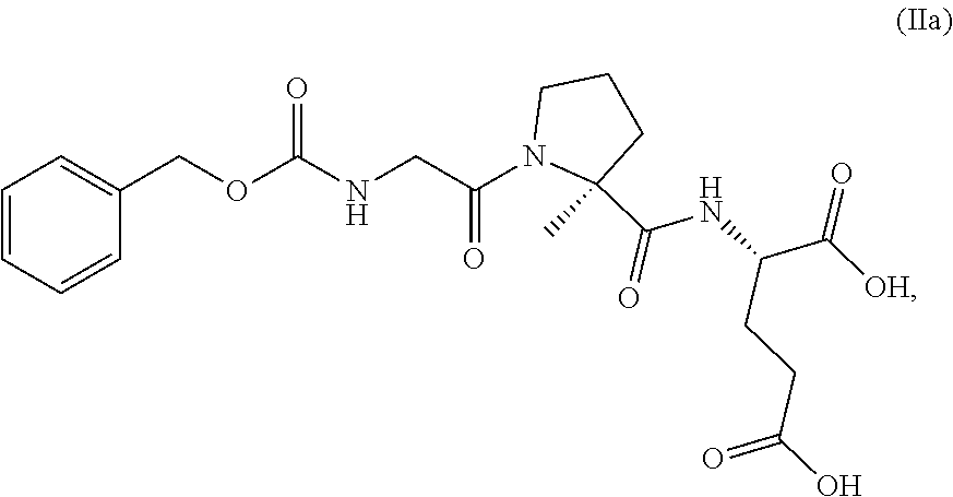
N(CC(N1C(C)(C(=O)NC(CCC(=O)O)C([OH])=O)CCC1)=O)C(OCC1=CC=CC=C1)=O
